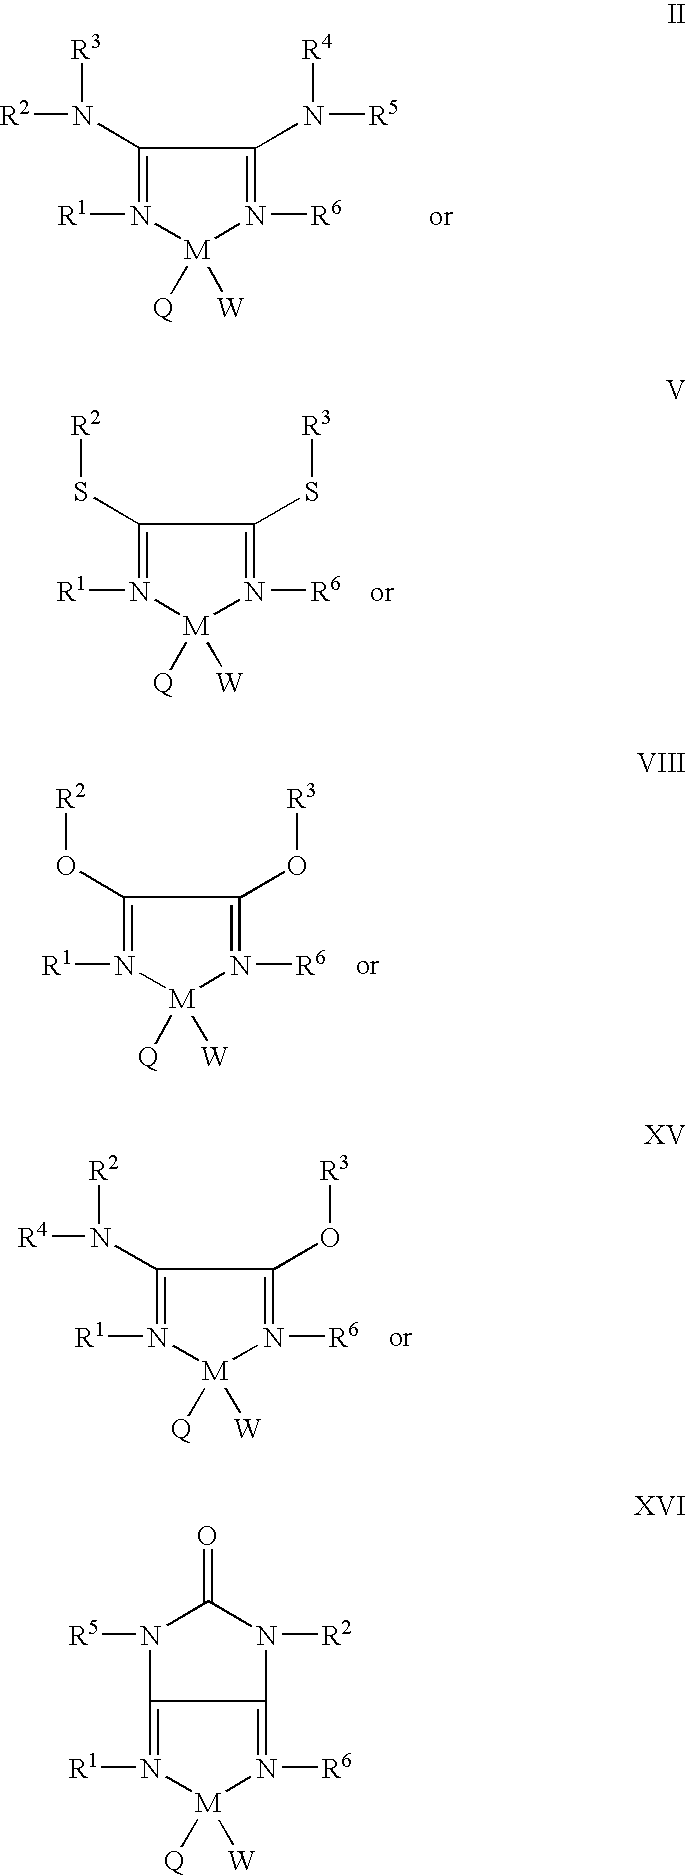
C1(N([R2])[R3])=N([R1])[M]([Q])([W])N([R6])=C1N([R5])[R4].C1(S[R2])=N([R1])[M]([Q])([W])N([R6])=C1S[R3].C1(O[R2])=N([R1])[M]([Q])([W])N([R6])=C1O[R3].C1(N([R2])[R4])=N([R1])[M]([Q])([W])N([R6])=C1O[R3].N1([R1])=C2C(=N([R6])[M]1([Q])[W])N([R2])C(=O)N2[R5]
